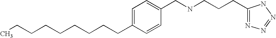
C1=C(CCCCCCCCC)C=CC(CNCCCC2=NN=NN2)=C1
